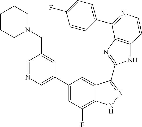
C1(C2=CN=CC(CN3CCCCC3)=C2)=CC(F)=C2C(=C1)C(C1=NC3=C(N1)C=CN=C3C1=CC=C(F)C=C1)=NN2
